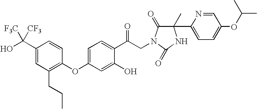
C1(C(O)([F3C])[CF3])=CC(CCC)=C(OC2=CC=C(C(CN3C(=O)C(C4=CC=C(OC(C)C)C=N4)(C)NC3=O)=O)C(O)=C2)C=C1
